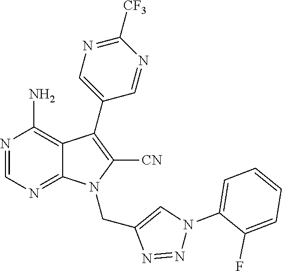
N1=CN=C2C(=C1N)C(C1=CN=C([CF3])N=C1)=C([CN])N2CC1=CN(C2=CC=CC=C2F)N=N1
